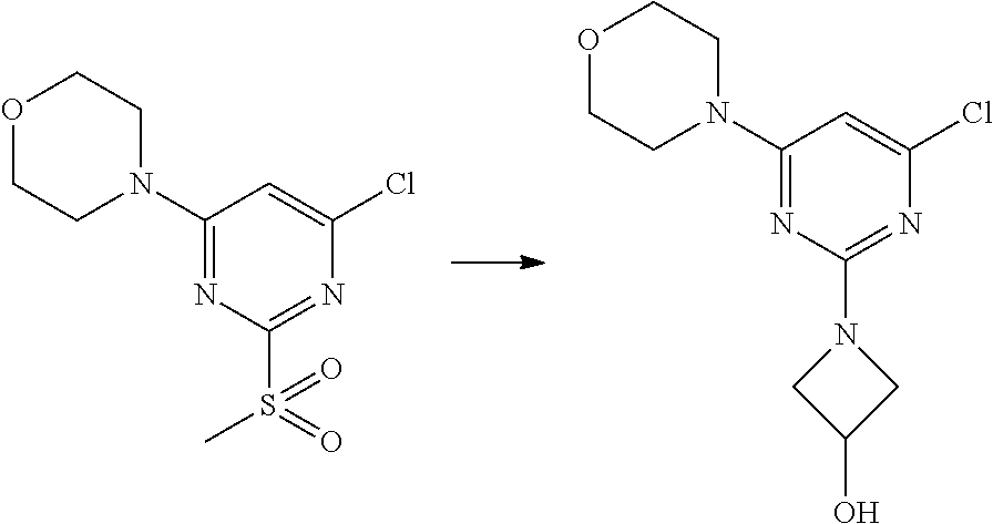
C1(N2CCOCC2)=NC(S(=O)(C)=O)=NC(Cl)=C1.C1(N2CCOCC2)=NC(N2CC(O)C2)=NC(Cl)=C1
